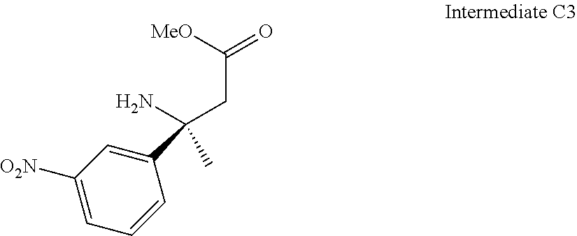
C1([O2N])=CC=CC(C(N)(CC(=O)[MeO])C)=C1
